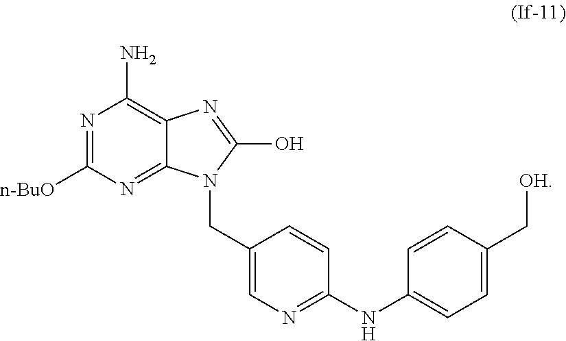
N1=C([n-BuO])N=C2C(=C1N)N=C(O)N2CC1=CN=C(NC2=CC=C(C[OH])C=C2)C=C1
